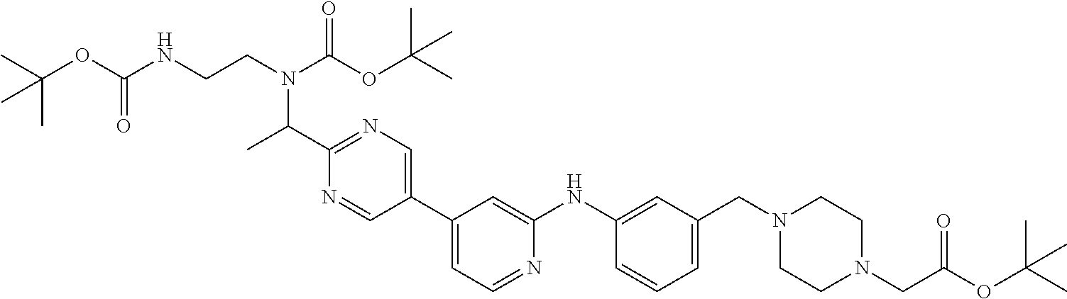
C(OC(=O)NCCN(C(C)C1=NC=C(C2=CC=NC(NC3=CC(CN4CCN(CC(=O)OC(C)(C)C)CC4)=CC=C3)=C2)C=N1)C(=O)OC(C)(C)C)(C)(C)C
